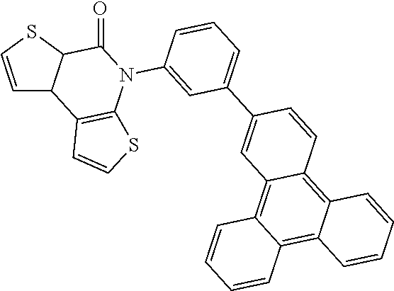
C1=CSC2C1C1=C(N(C3=CC(C4=CC5=C6C(=C7C(=C5C=C4)C=CC=C7)C=CC=C6)=CC=C3)C2=O)SC=C1
